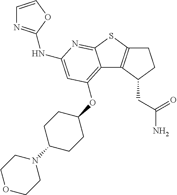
C12=C(OC3CCC(N4CCOCC4)CC3)C=C(NC3=NC=CO3)N=C1SC1=C2C(CC(N)=O)CC1
